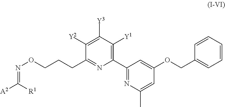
C(ON=C([A2])[R1])CCC1=NC(C2=NC(C)=CC(OCC3=CC=CC=C3)=C2)=C([Y1])C([Y3])=C1[Y2]
